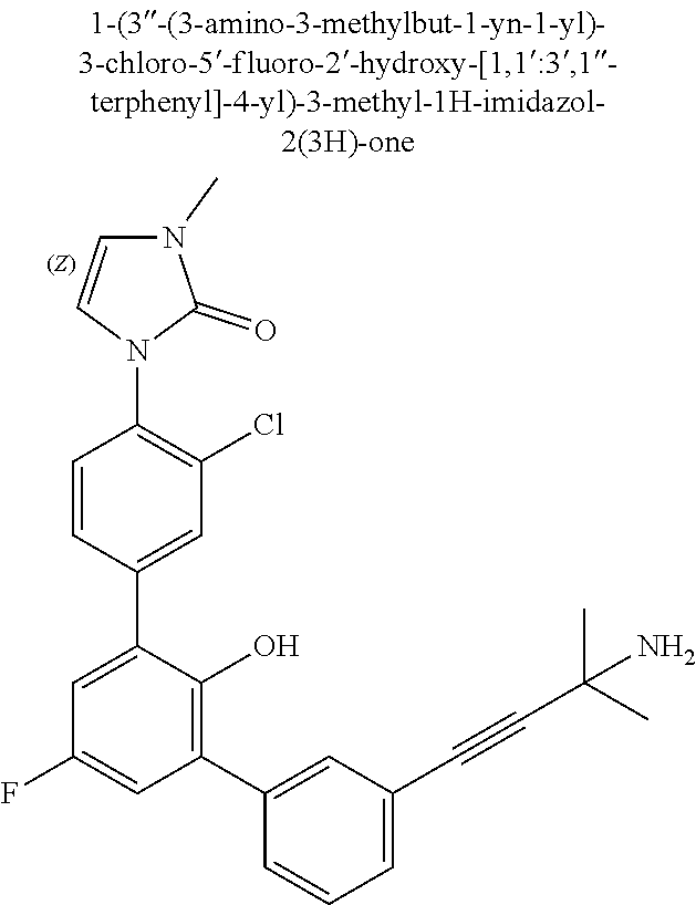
C1(C#CC(N)(C)C)=CC=CC(C2=C(O)C(C3=CC(Cl)=C(N4C=CN(C)C4=O)C=C3)=CC(F)=C2)=C1
